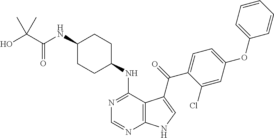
C1(NC2=NC=NC3=C2C(C(=O)C2=CC=C(OC4=CC=CC=C4)C=C2Cl)=CN3)CCC(NC(C(O)(C)C)=O)CC1
